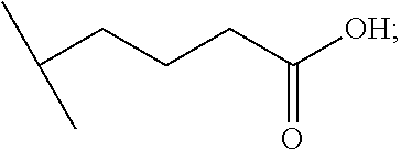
C(CCCC([OH])=O)(C)C
